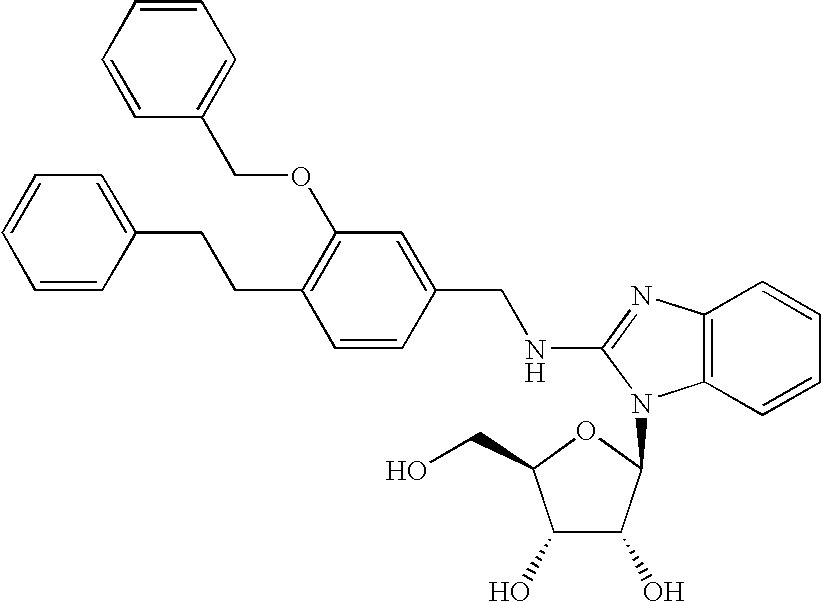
C1(CCC2=CC=CC=C2)=C(OCC2=CC=CC=C2)C=C(CNC2=NC3=C(C=CC=C3)N2C2C(O)C(O)C(CO)O2)C=C1
